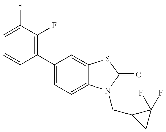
C1=CC(C2=CC=C3C(=C2)SC(=O)N3CC2CC2(F)F)=C(F)C(F)=C1
